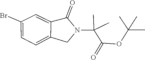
C1=C(Br)C=C2C(=O)N(C(C(OC(C)(C)C)=O)(C)C)CC2=C1
